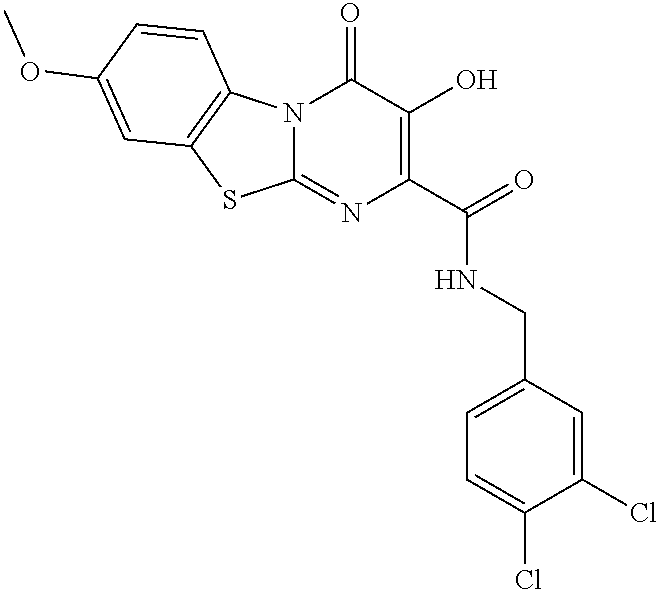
N12C(=NC(C(=O)NCC3=CC=C(Cl)C(Cl)=C3)=C(O)C1=O)SC1=C2C=CC(OC)=C1
